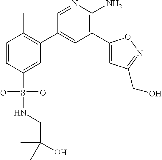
C1=CC(S(NCC(C)(O)C)(=O)=O)=CC(C2=CC(C3=CC(CO)=NO3)=C(N)N=C2)=C1C
